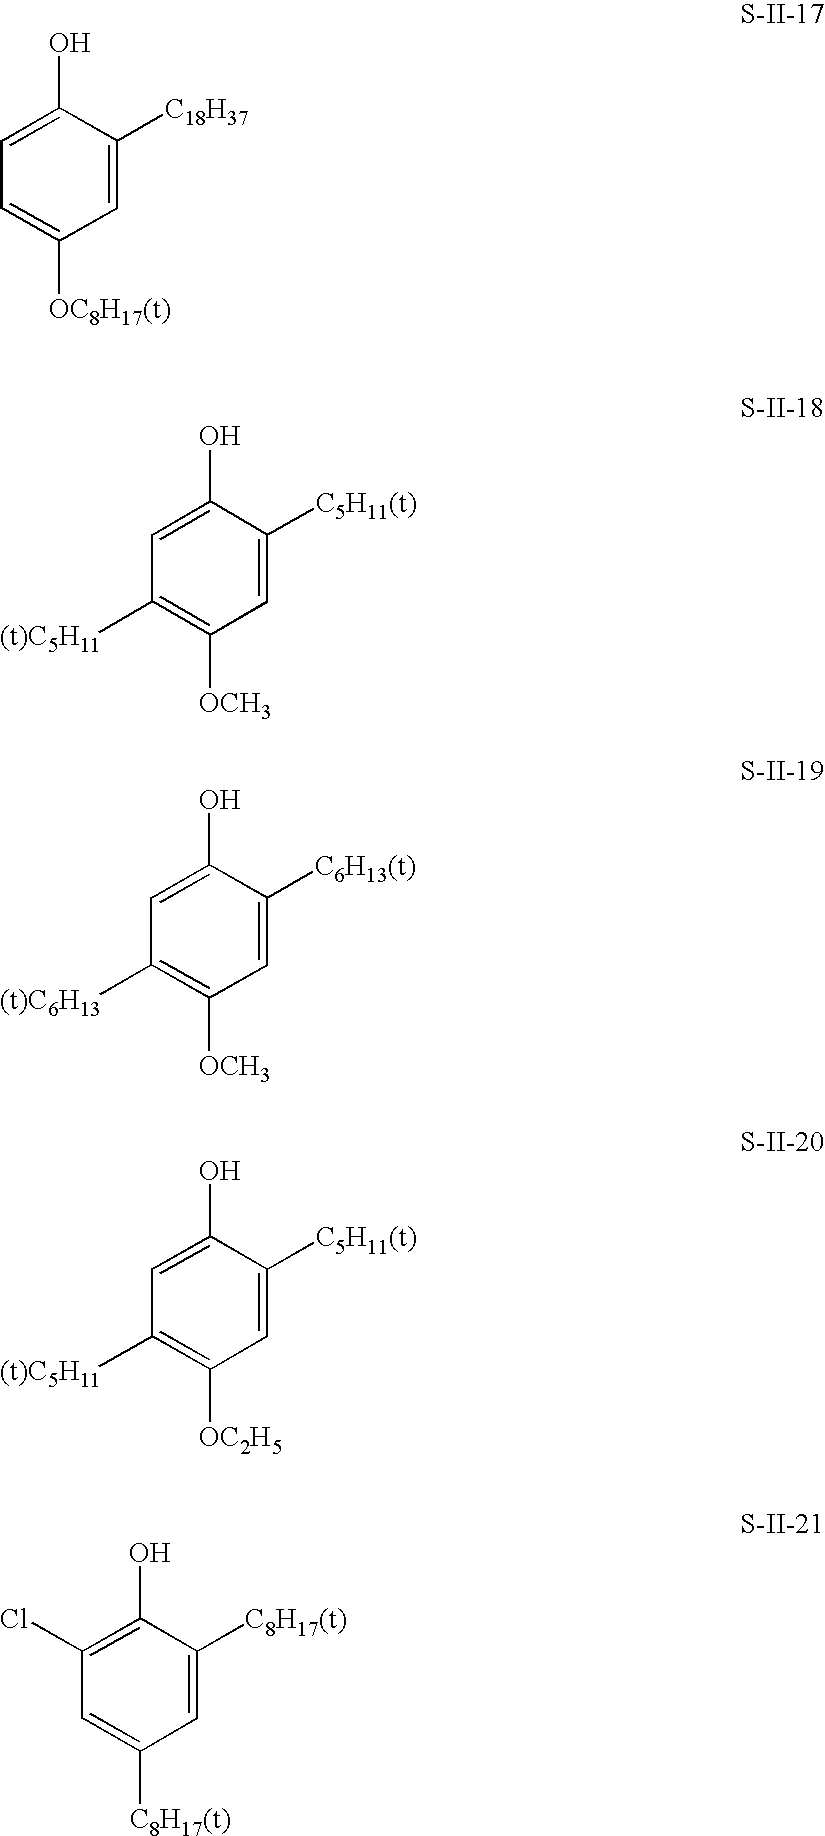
C1=C(O)C([C18H37])=CC([OC8H17(t)])=C1.C1=C(O)C([C5H11(t)])=CC([OCH3])=C1[(t)C5H11].C1=C(O)C([C6H13(t)])=CC([OCH3])=C1[(t)C6H13].C1=C(O)C([C5H11(t)])=CC([OC2H5])=C1[(t)C5H11].C1(Cl)=C(O)C([C8H17(t)])=CC([C8H17(t)])=C1
